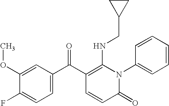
C1(OC)=CC(C(C2=C(NCC3CC3)N(C3=CC=CC=C3)C(=O)C=C2)=O)=CC=C1F
